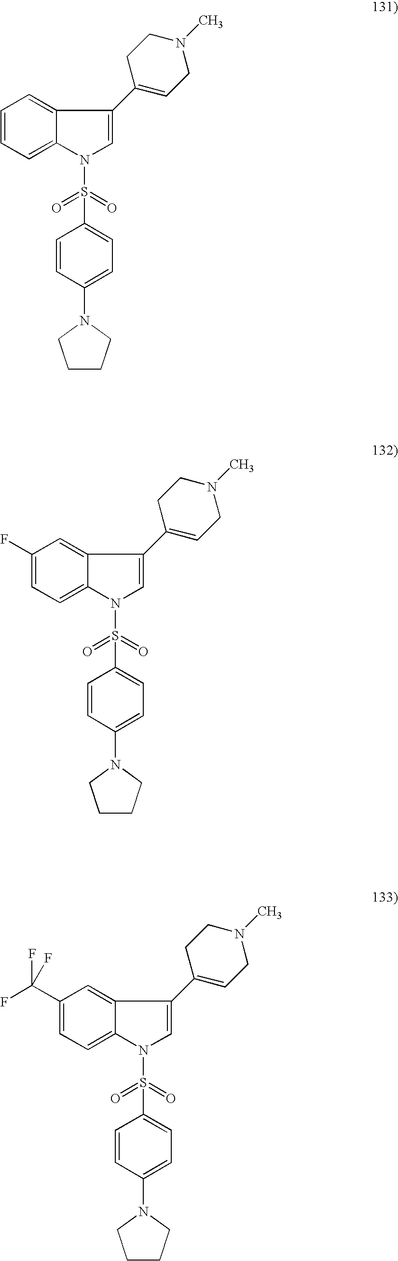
C1=CC=C2C(=C1)C(C1=CCN(C)CC1)=CN2S(=O)(=O)C1=CC=C(N2CCCC2)C=C1.C1(F)=CC=C2C(=C1)C(C1=CCN(C)CC1)=CN2S(=O)(=O)C1=CC=C(N2CCCC2)C=C1.C1(C(F)(F)F)=CC=C2C(=C1)C(C1=CCN(C)CC1)=CN2S(=O)(=O)C1=CC=C(N2CCCC2)C=C1
